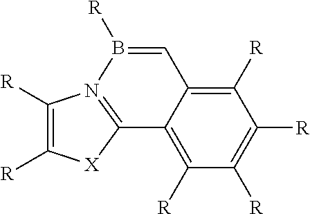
C1([R])=C([R])N2=C([X]1)C1=C([R])C([R])=C([R])C([R])=C1C=B2[R]
